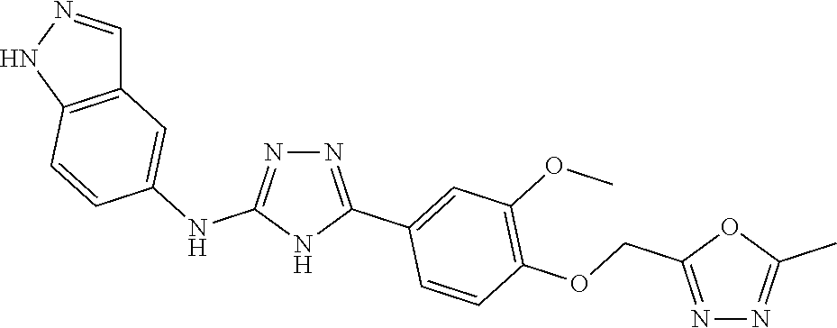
N1=C(COC2=C(OC)C=C(C3=NN=C(NC4=CC5=C(C=C4)NN=C5)N3)C=C2)OC(C)=N1
